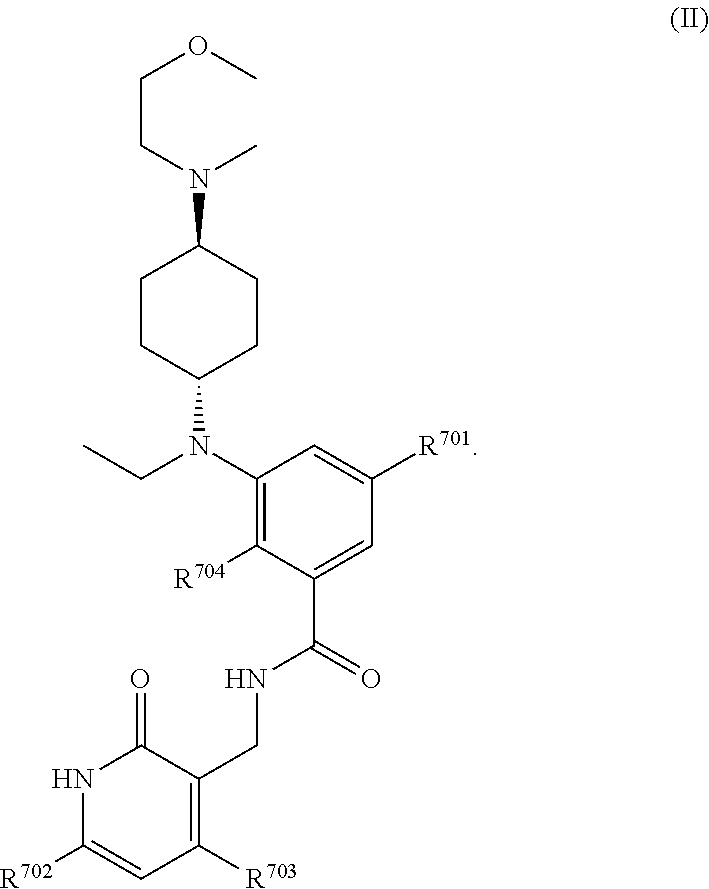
C(CN(C)C1CCC(N(C2=C([R704])C(C(=O)NCC3=C([R703])C=C([R702])NC3=O)=CC([R701])=C2)CC)CC1)OC
